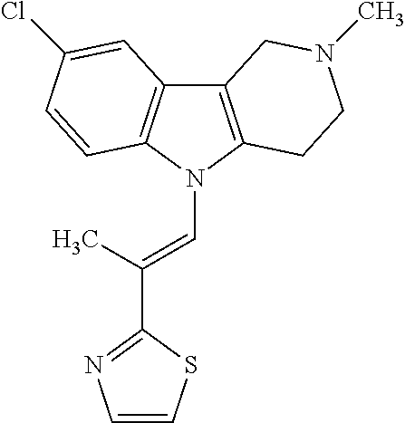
C12=C(N(C=C(C)C3=NC=CS3)C3=C1C=C(Cl)C=C3)CCN(C)C2
